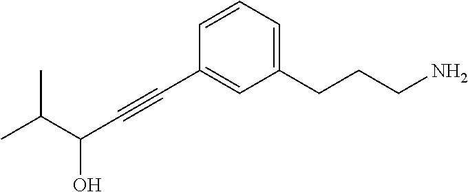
C1=CC=C(CCCN)C=C1C#CC(O)C(C)C
